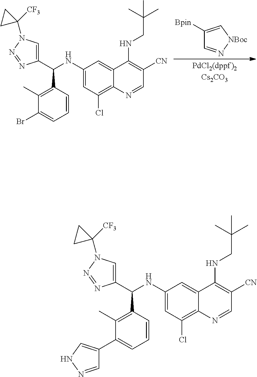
C1=C(C(NC2=CC(Cl)=C3C(=C2)C(NCC(C)(C)C)=C([CN])C=N3)C2=C(C)C(C3=CNN=C3)=CC=C2)N=NN1C1([CF3])CC1.C1=C(C(NC2=CC(Cl)=C3C(=C2)C(NCC(C)(C)C)=C([CN])C=N3)C2=C(C)C(Br)=CC=C2)N=NN1C1([CF3])CC1.C1([Bpin])=C[NBoc]N=C1
